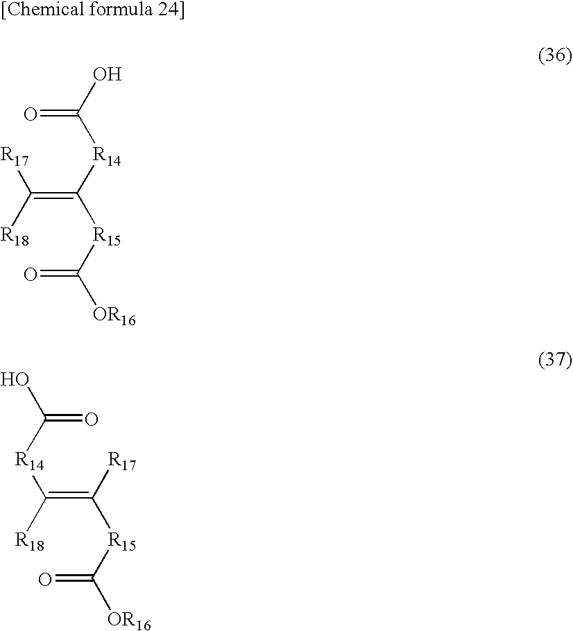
OC(=O)[R14]C(=C([R17])[R18])[R15]C(=O)[OR16].[R17]C(=C([R14]C(=O)O)[R18])[R15]C(=O)[OR16]
